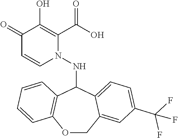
C1(=O)C=CN(NC2C3=C(OCC4=CC(C(F)(F)F)=CC=C24)C=CC=C3)C(C(O)=O)=C1O
